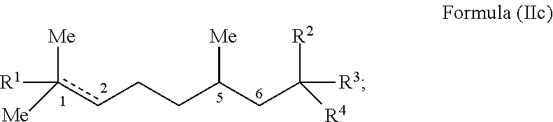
c(cCCC(CC([R2])([R3])[R4])[Me])([R1])([Me])[Me]
